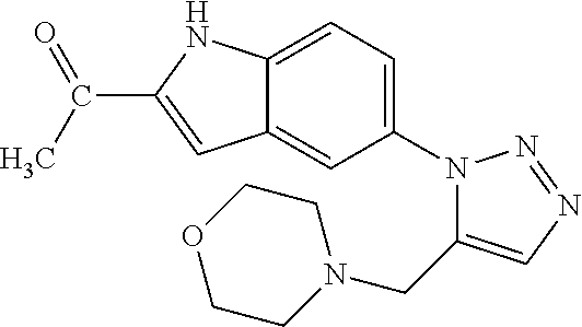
C1(N2C(CN3CCOCC3)=CN=N2)=CC=C2C(=C1)C=C(C(C)=O)N2
